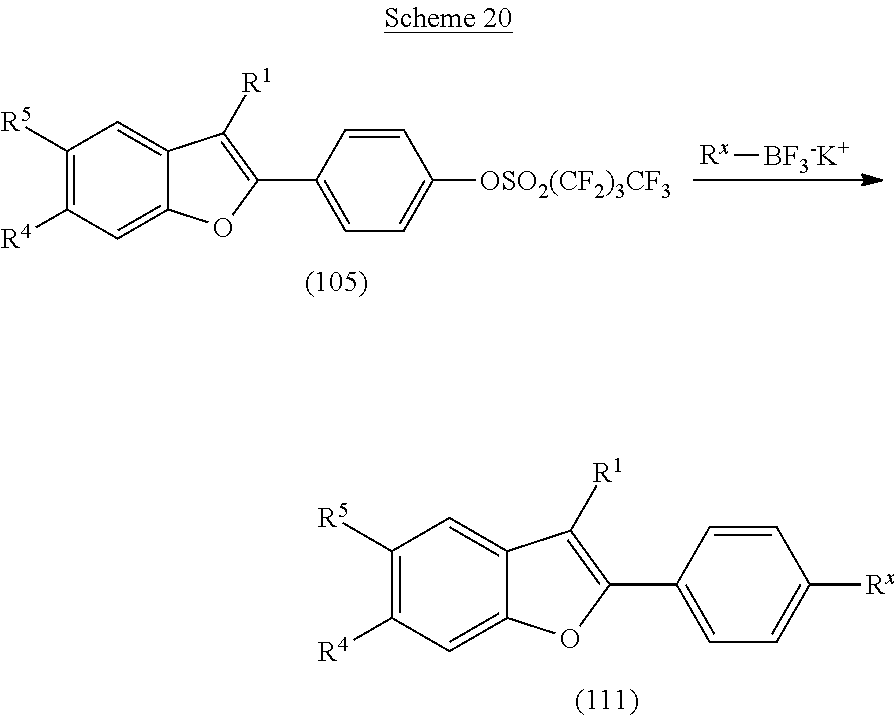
C1([R5])=C([R4])C=C2C(=C1)C([R1])=C(C1=CC=C([Rx])C=C1)O2.C1([R5])=C([R4])C=C2C(=C1)C([R1])=C(C1=CC=C([OSO2(CF2)3CF3])C=C1)O2.[Rx][BF3-K+]
